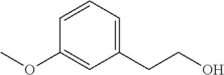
C1=CC(OC)=CC(CCO)=C1
